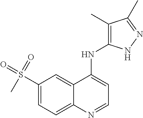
C1(S(C)(=O)=O)=CC=C2C(=C1)C(NC1=C(C)C(C)=NN1)=CC=N2
